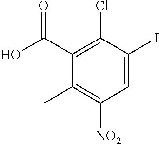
O=C(C1=C(Cl)C(I)=CC([NO2])=C1C)O
